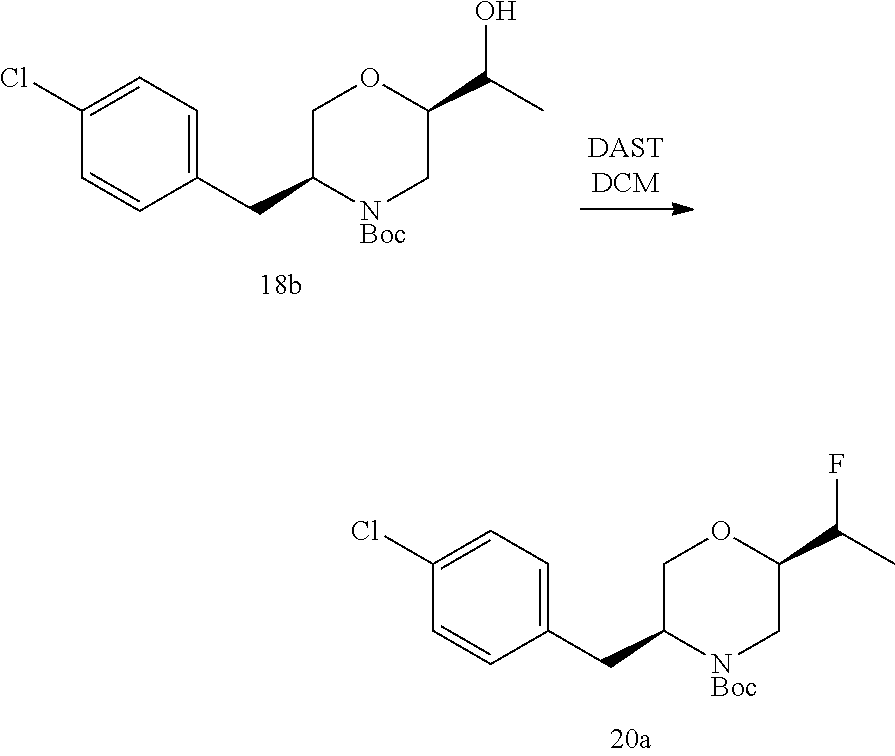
C1(C(C)F)C[NBoc]C(CC2=CC=C(Cl)C=C2)CO1.C1(C(C)O)C[NBoc]C(CC2=CC=C(Cl)C=C2)CO1
